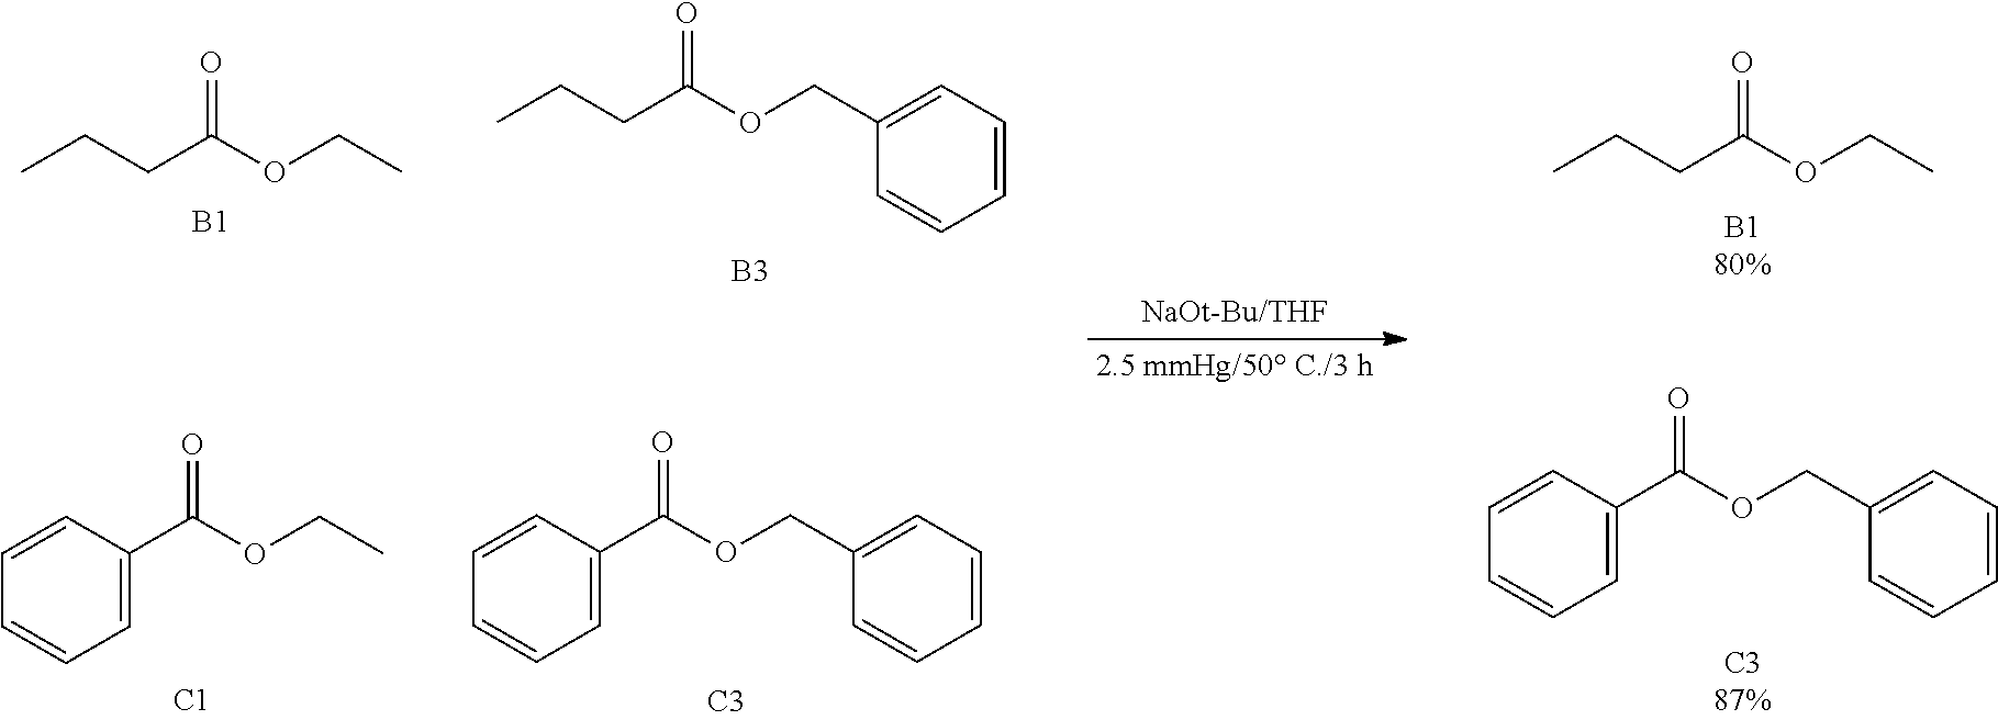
C1=CC(C(OCC)=O)=CC=C1.[C1].C1=CC(C(OCC2=CC=CC=C2)=O)=CC=C1.[C3].C(C(OCC)=O)CC.[B1].C(C(OCC1=CC=CC=C1)=O)CC.[B3].C1=CC(C(OCC2=CC=CC=C2)=O)=CC=C1.C(C(OCC)=O)CC
